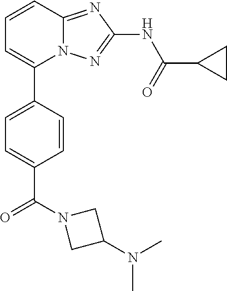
C1=CC2=NC(NC(=O)C3CC3)=NN2C(C2=CC=C(C(N3CC(N(C)C)C3)=O)C=C2)=C1
